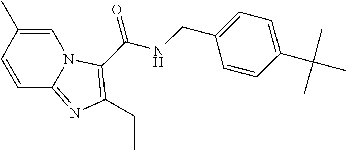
C1=C(C)C=CC2=NC(CC)=C(C(NCC3=CC=C(C(C)(C)C)C=C3)=O)N12
